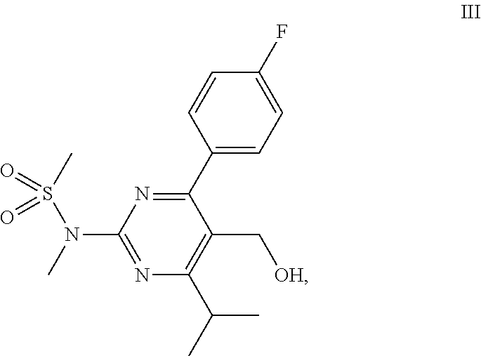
C1(C2=CC=C(F)C=C2)=NC(N(C)S(=O)(=O)C)=NC(C(C)C)=C1C[OH]
